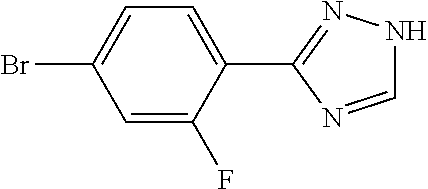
C1(C2=NNC=N2)=CC=C(Br)C=C1F
